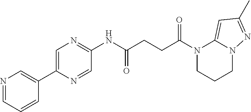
C1(NC(CCC(N2CCCN3C2=CC(C)=N3)=O)=O)=NC=C(C2=CN=CC=C2)N=C1
